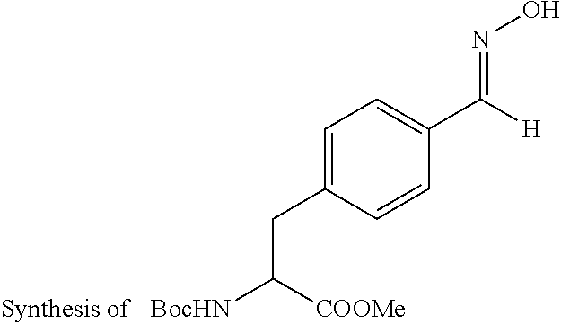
C1=C(CC([BocHN])[COOMe])C=CC(C([H])=NO)=C1
